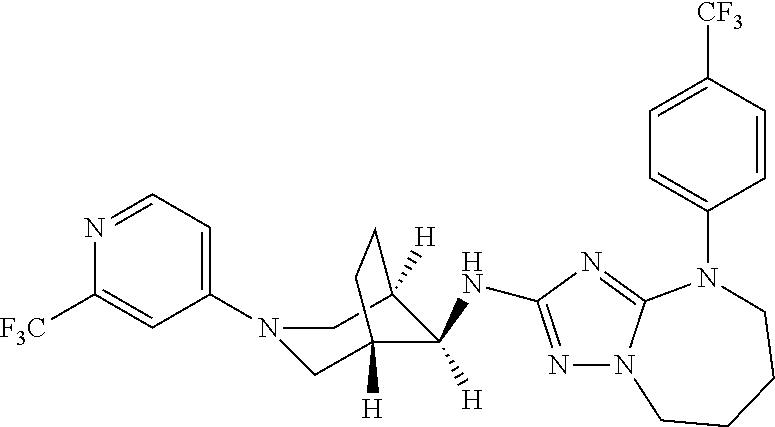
C1(N2CC3([H])C([H])(NC4=NN5C(=N4)N(C4=CC=C([CF3])C=C4)CCCC5)C([H])(C2)CC3)=CC=NC([F3C])=C1
